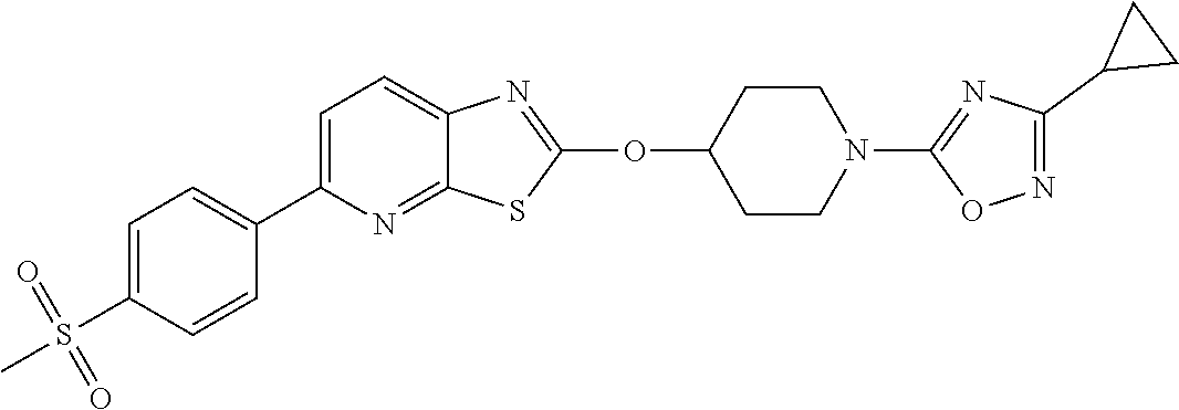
C1=C(C2=CC=C(S(=O)(=O)C)C=C2)N=C2C(=C1)N=C(OC1CCN(C3=NC(C4CC4)=NO3)CC1)S2
